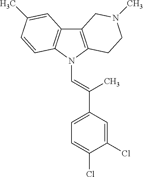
C12=C(N(C=C(C3=CC=C(Cl)C(Cl)=C3)C)C3=C1C=C(C)C=C3)CCN(C)C2
